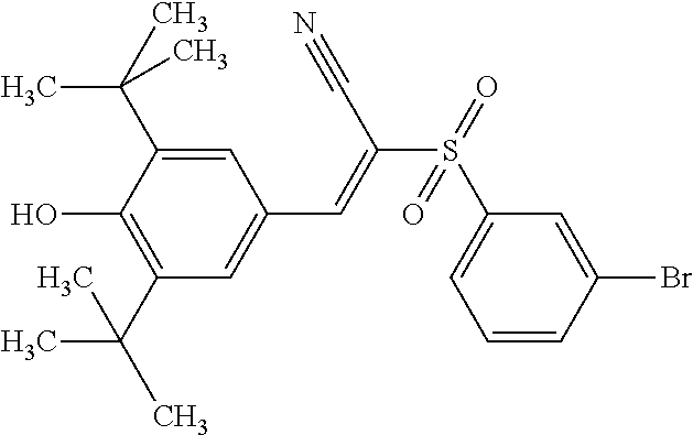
C1(C(C)(C)C)=C(O)C(C(C)(C)C)=CC(C=C(S(=O)(C2=CC=CC(Br)=C2)=O)C#N)=C1
